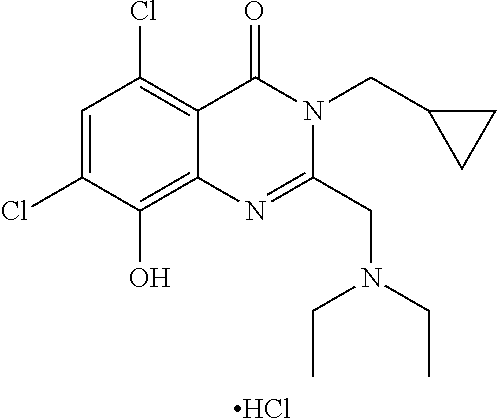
C1=C(Cl)C(O)=C2C(=C1Cl)C(=O)N(CC1CC1)C(CN(CC)CC)=N2.Cl
